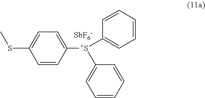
C1=CC([S+](C2=CC=CC=C2)C2=CC=CC=C2)=CC=C1SC.[SbF6-]
